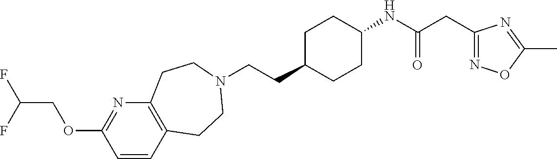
C(CC1CCC(NC(CC2=NOC(C)=N2)=O)CC1)N1CCC2=C(N=C(OCC(F)F)C=C2)CC1
